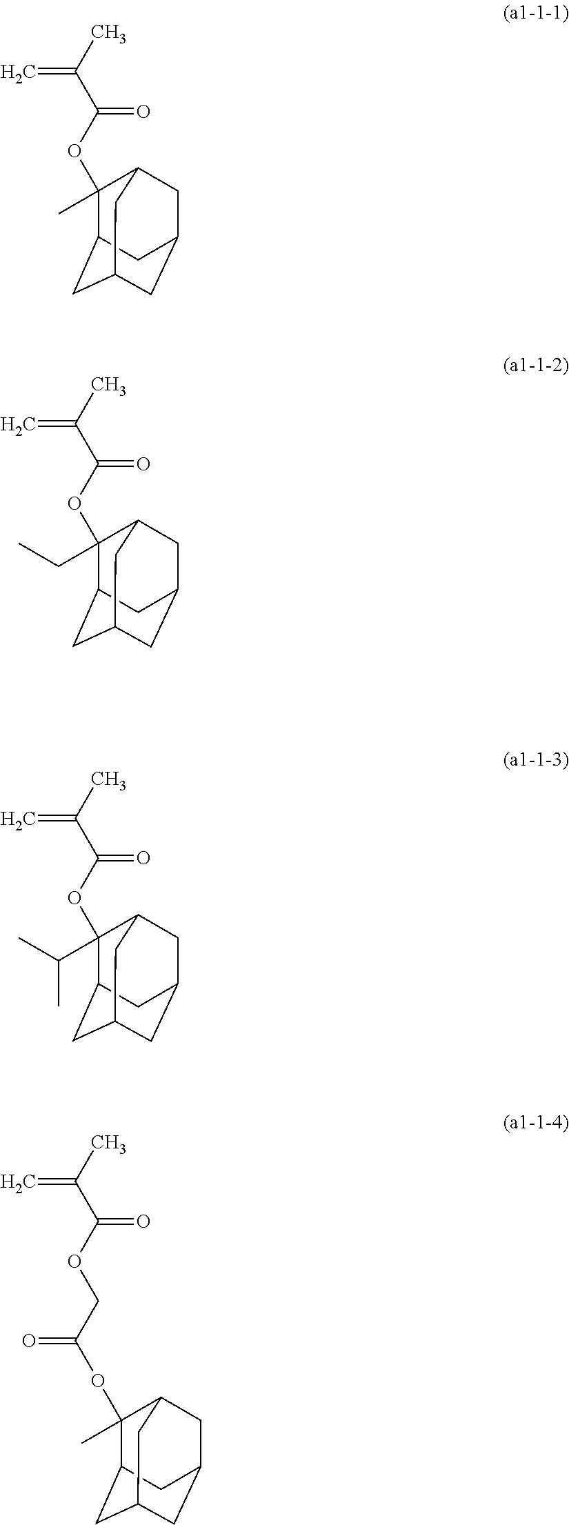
C=C(C(OC1(C)C2CC3CC(CC1C3)C2)=O)C.C=C(C(OC1(CC)C2CC3CC(CC1C3)C2)=O)C.C=C(C(OC1(C(C)C)C2CC3CC(CC1C3)C2)=O)C.C=C(C(OCC(OC1(C)C2CC3CC(CC1C3)C2)=O)=O)C
